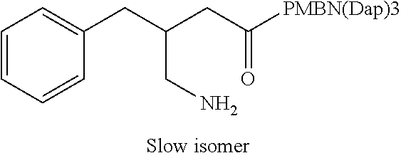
C1=CC=CC(CC(CN)CC(=O)[PMBN(Dap)3])=C1
